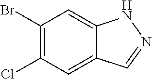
C1(Br)=C(Cl)C=C2C(=C1)NN=C2
